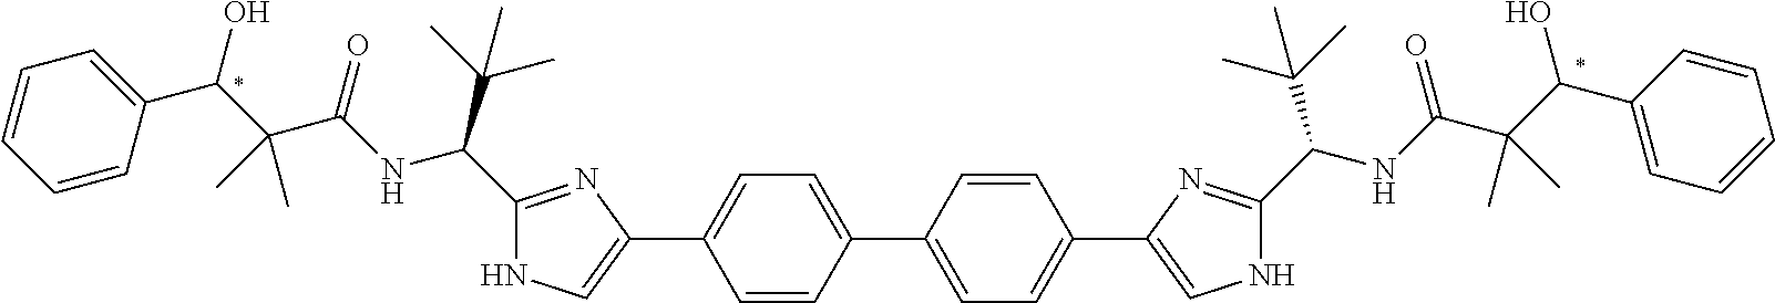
C1=CC(C(C(C(NC(C2=NC(C3=CC=C(C4=CC=C(C5=CNC(C(NC(C(C(C6=CC=CC=C6)O)(C)C)=O)C(C)(C)C)=N5)C=C4)C=C3)=CN2)C(C)(C)C)=O)(C)C)O)=CC=C1
